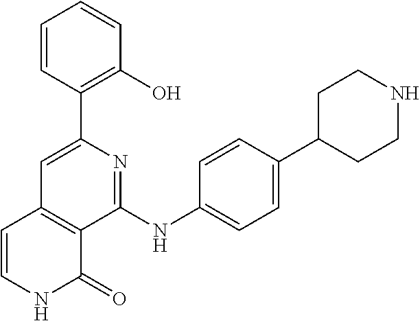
C1(C2=CC3=C(C(NC4=CC=C(C5CCNCC5)C=C4)=N2)C(=O)NC=C3)=C(O)C=CC=C1
